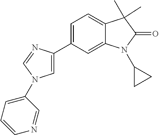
C1=C(C2=CC=C3C(=C2)N(C2CC2)C(=O)C3(C)C)N=CN1C1=CC=CN=C1
